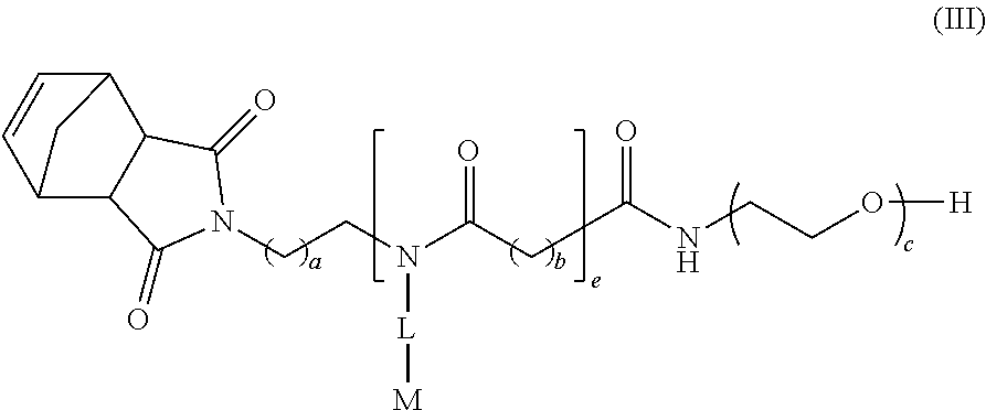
C12C3C(C(C=C1)C2)C(=O)N(CCN(C(CC(NCCO[H])=O)=O)[L][M])C3=O
